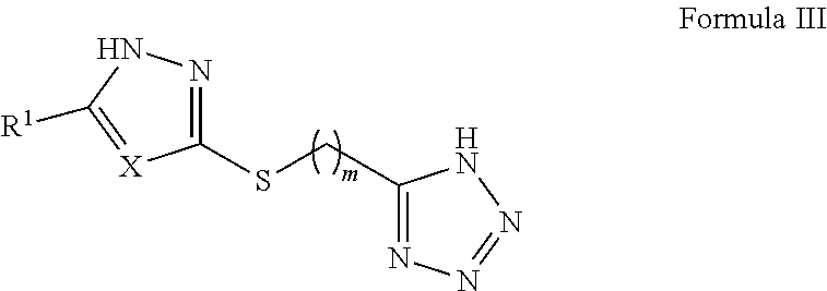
S(CC1=NN=NN1)C1=NNC([R1])=[X]1
